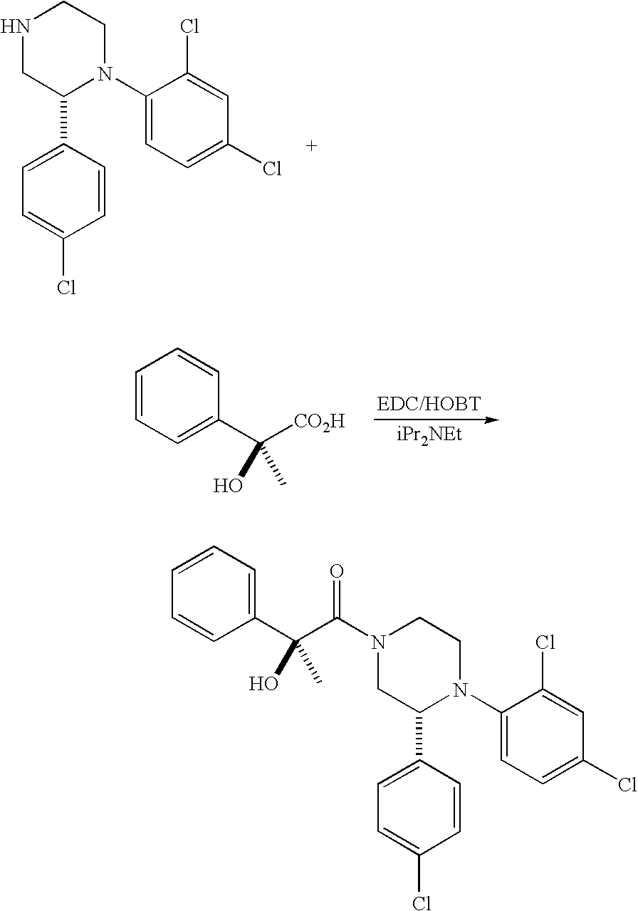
N1CC(C2=CC=C(Cl)C=C2)N(C2=CC=C(Cl)C=C2Cl)CC1.C1=CC=C(C([CO2H])(O)C)C=C1.C1=C(C(C(N2CC(C3=CC=C(Cl)C=C3)N(C3=CC=C(Cl)C=C3Cl)CC2)=O)(O)C)C=CC=C1
